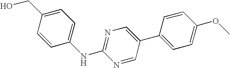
C1=CC(CO)=CC=C1NC1=NC=C(C2=CC=C(OC)C=C2)C=N1
